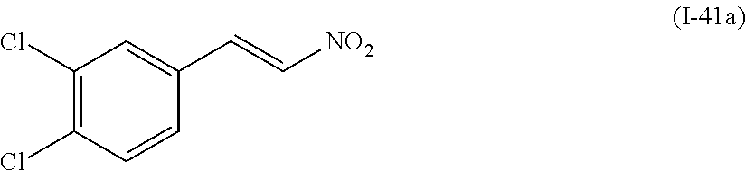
C1(Cl)=C(Cl)C=CC(C=C[NO2])=C1
